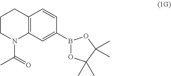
C12=C(C=C(B3OC(C)(C)C(C)(C)O3)C=C1)N(C(C)=O)CCC2
